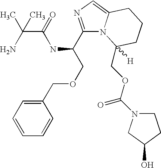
C1(C(COCC2=CC=CC=C2)NC(C(N)(C)C)=O)=NC=C2N1C(COC(=O)N1CCC(O)C1)([H])CCC2
